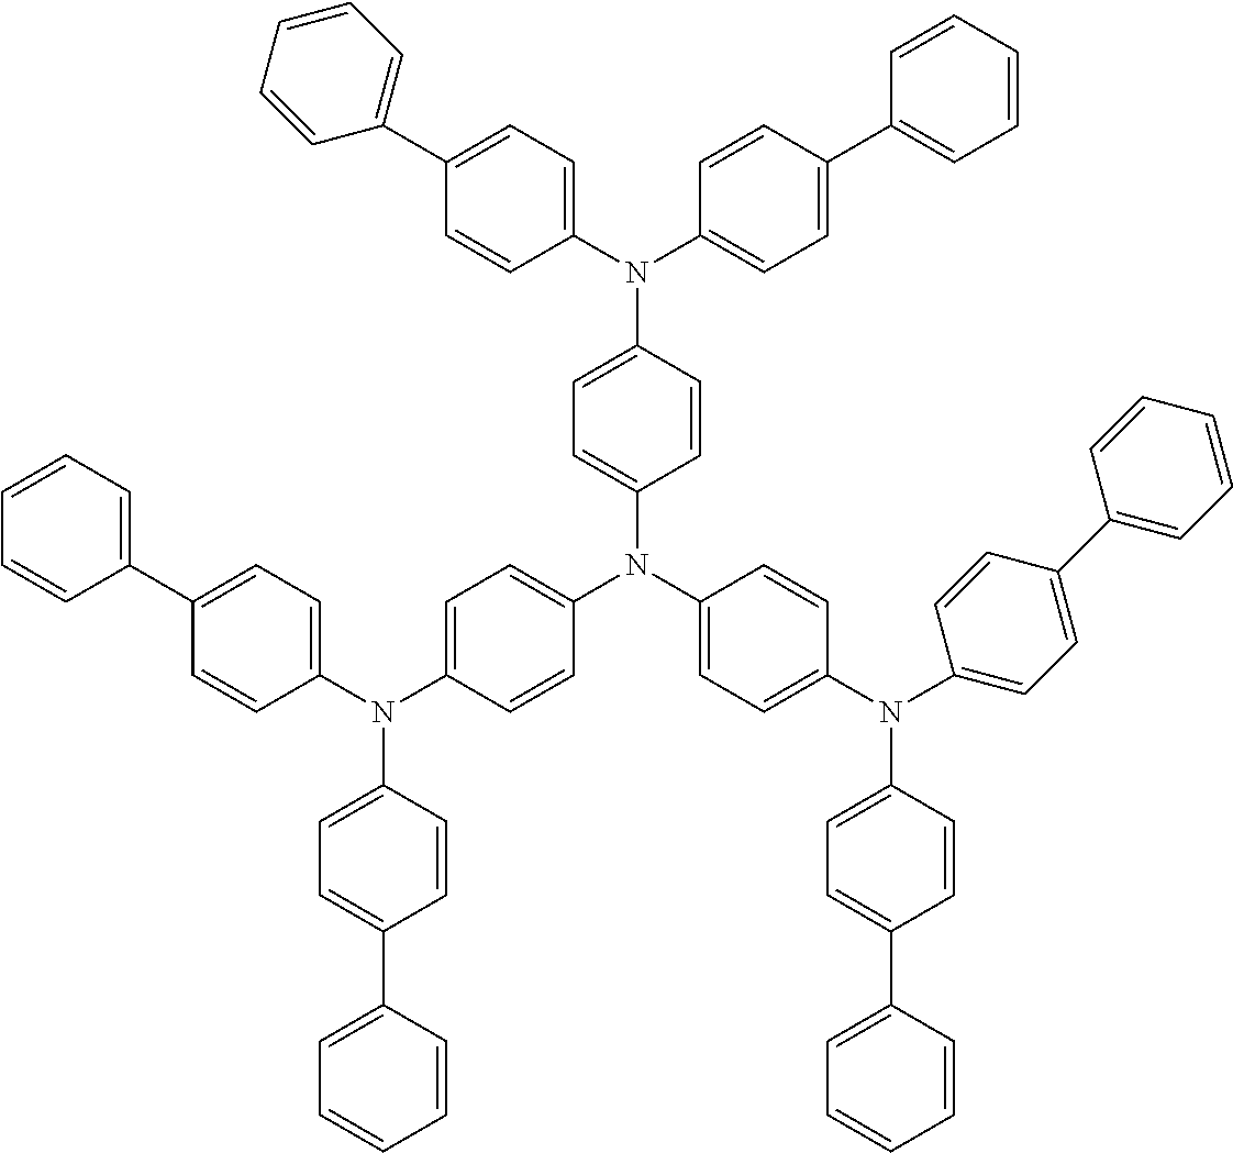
C1(N(C2=CC=C(C3=CC=CC=C3)C=C2)C2=CC=C(N(C3=CC=C(N(C4=CC=C(C5=CC=CC=C5)C=C4)C4=CC=C(C5=CC=CC=C5)C=C4)C=C3)C3=CC=C(N(C4=CC=C(C5=CC=CC=C5)C=C4)C4=CC=C(C5=CC=CC=C5)C=C4)C=C3)C=C2)=CC=C(C2=CC=CC=C2)C=C1
